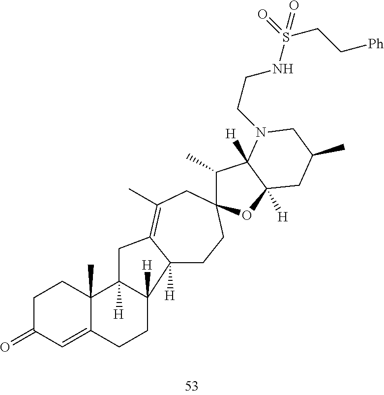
C1C(=O)C=C2C(C)(C1)C1([H])C([H])(CC2)C2([H])CCC3(CC(C)=C2C1)C(C)C1([H])C([H])(O3)CC(C)CN1CCNS(CC[Ph])(=O)=O
